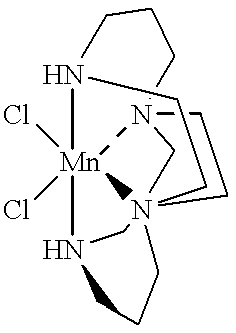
[Mn]123(Cl)(Cl)N4CN156(CN2(CC5)CCCN3CC6)CCC4
